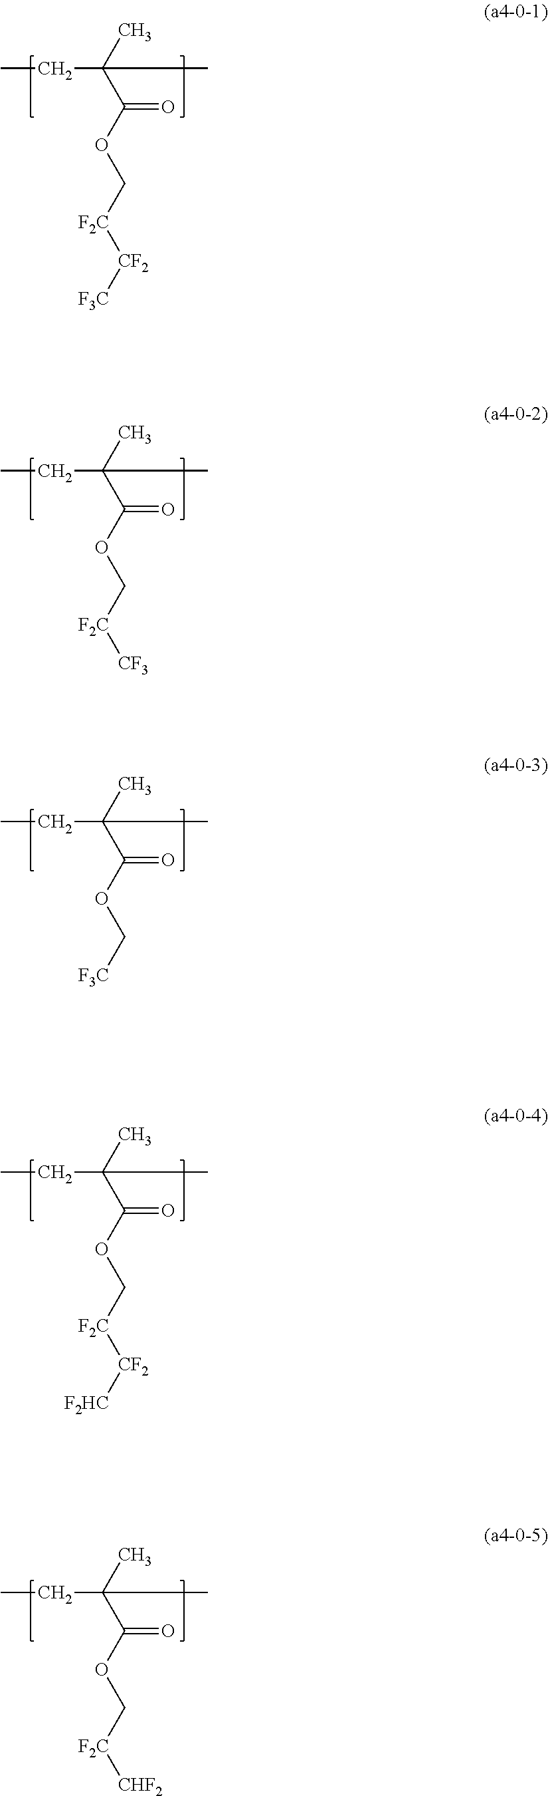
CCC(C)(C(OC[F2C][CF2][F3C])=O)C.CCC(C)(C(OC[F2C][CF3])=O)C.CCC(C)(C(OC[F3C])=O)C.CCC(C)(C(OC[F2C][CF2][F2HC])=O)C.CCC(C)(C(OC[F2C][CHF2])=O)C
